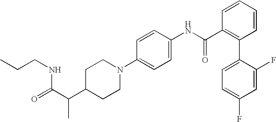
C(C(C1CCN(C2=CC=C(NC(C3=C(C4=CC=C(F)C=C4F)C=CC=C3)=O)C=C2)CC1)C)(=O)NCCC
